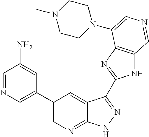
C1(C2=CN=CC(N)=C2)=CN=C2C(=C1)C(C1=NC3=C(N1)C=NC=C3N1CCN(C)CC1)=NN2
